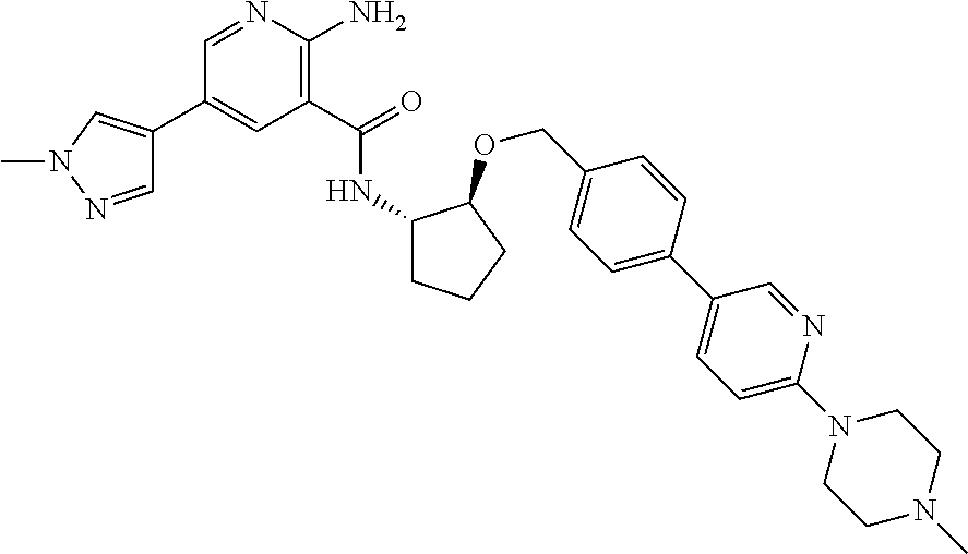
C1(C2=CN(C)N=C2)=CC(C(=O)NC2CCCC2OCC2=CC=C(C3=CC=C(N4CCN(C)CC4)N=C3)C=C2)=C(N)N=C1
